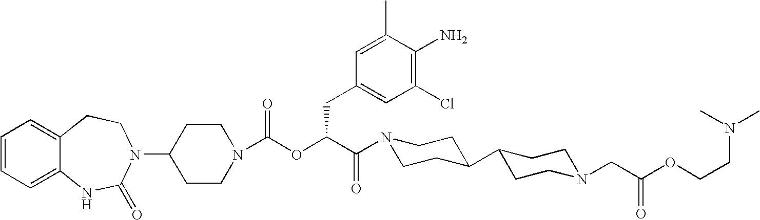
C1(N2C(=O)NC3=CC=CC=C3CC2)CCN(C(OC(C(=O)N2CCC(C3CCN(CC(OCCN(C)C)=O)CC3)CC2)CC2=CC(Cl)=C(N)C(C)=C2)=O)CC1
